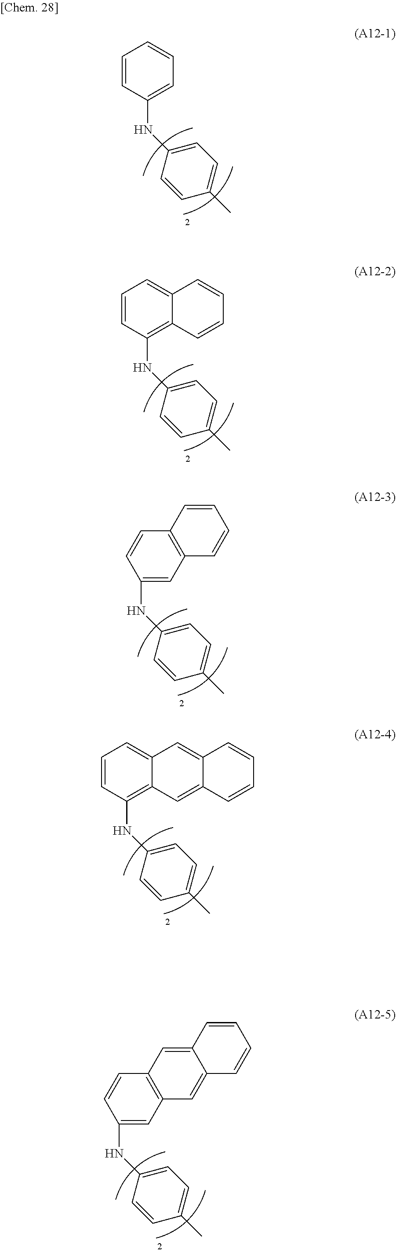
C1=CC=CC=C1NC1=CC=C(C)C=C1.C1=CC=C2C(=C1NC1=CC=C(C)C=C1)C=CC=C2.C1(NC2=CC=C(C)C=C2)=CC2=C(C=C1)C=CC=C2.C1=CC=C2C(=C1NC1=CC=C(C)C=C1)C=C1C(=C2)C=CC=C1.C1(NC2=CC=C(C)C=C2)=CC2=C(C=C1)C=C1C(=C2)C=CC=C1
